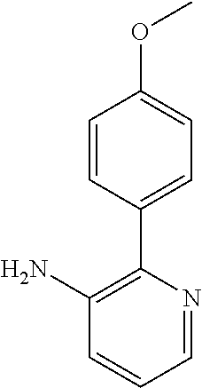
C1(N)=C(C2=CC=C(OC)C=C2)N=CC=C1
